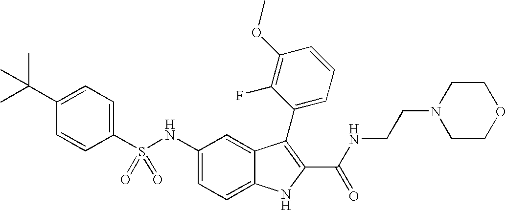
C1(C(C)(C)C)=CC=C(S(NC2=CC=C3C(=C2)C(C2=CC=CC(OC)=C2F)=C(C(NCCN2CCOCC2)=O)N3)(=O)=O)C=C1
